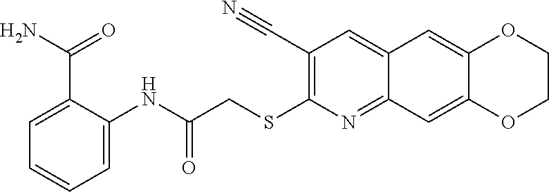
C12=NC(SCC(NC3=CC=CC=C3C(N)=O)=O)=C(C#N)C=C1C=C1OCCOC1=C2
